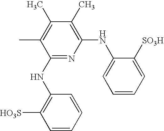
C1(C)=C(C)C(NC2=C([HO3S])C=CC=C2)=NC(NC2=CC=CC=C2[SO3H])=C1C
